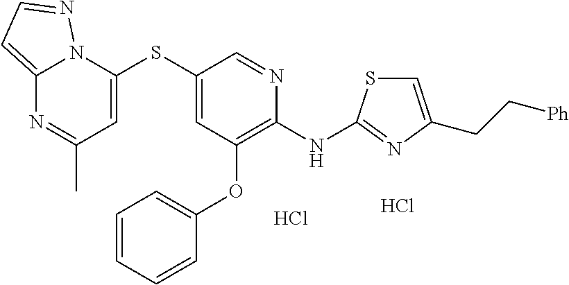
Cl.C1(SC2=CC(OC3=CC=CC=C3)=C(NC3=NC(CC[Ph])=CS3)N=C2)=CC(C)=NC2=CC=NN12.Cl
